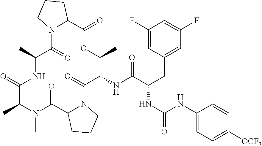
C1(NC(C(CC2=CC(F)=CC(F)=C2)NC(=O)NC2=CC=C([OCF3])C=C2)=O)C(=O)N2C(C(=O)N(C)C(C)C(=O)NC(C)C(=O)N3C(C(=O)OC1C)CCC3)CCC2
